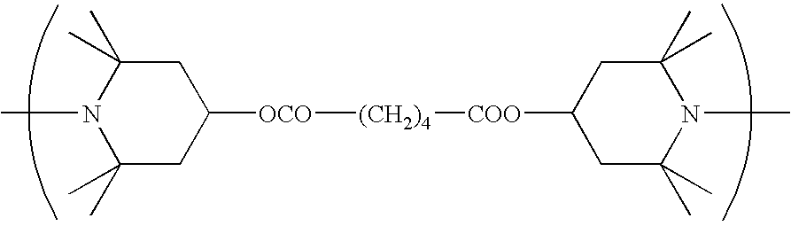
C1C(C)(C)N(C)C(C)(C)CC1[OCO][(CH2)4][COO]C1CC(C)(C)N(C)C(C)(C)C1
